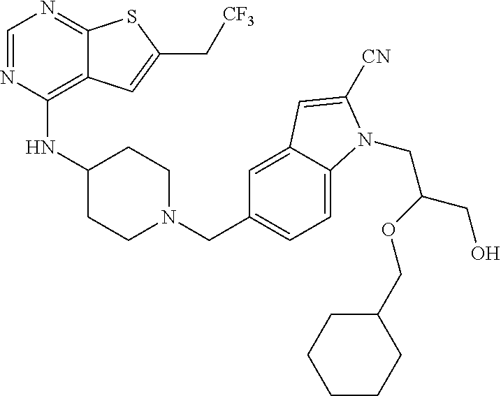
C1=NC(NC2CCN(CC3=CC=C4C(=C3)C=C([CN])N4CC(OCC3CCCCC3)CO)CC2)=C2C(=N1)SC(C[CF3])=C2
